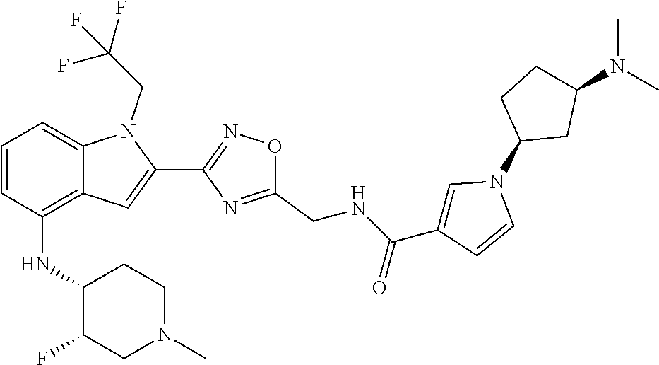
C1=CC(NC2C(F)CN(C)CC2)=C2C(=C1)N(CC(F)(F)F)C(C1=NOC(CNC(C3=CN(C4CC(N(C)C)CC4)C=C3)=O)=N1)=C2
